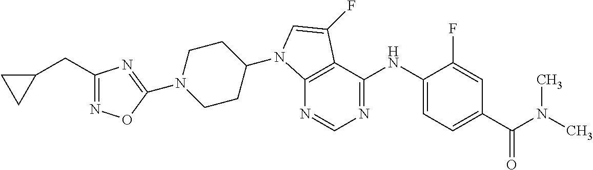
N1(C2=NC(CC3CC3)=NO2)CCC(N2C3=C(C(NC4=CC=C(C(N(C)C)=O)C=C4F)=NC=N3)C(F)=C2)CC1
